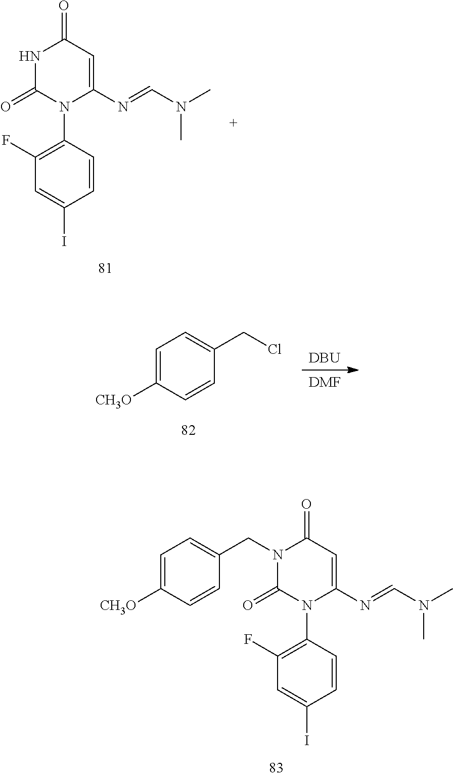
C1=C([CH3O])C=CC(CN2C(=O)N(C3=C(F)C=C(I)C=C3)C(N=CN(C)C)=CC2=O)=C1.N1C(=O)N(C2=C(F)C=C(I)C=C2)C(N=CN(C)C)=CC1=O.[DMF].[DBU].C1=C([CH3O])C=CC(CCl)=C1
